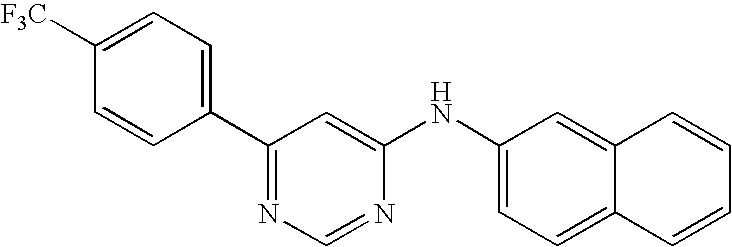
[F3C]C1=CC=C(C2=NC=NC(NC3=CC=C4C(=C3)C=CC=C4)=C2)C=C1
